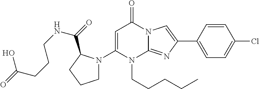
C1(N2CCCC2C(NCCCC(=O)O)=O)=CC(=O)N2C(=NC(C3=CC=C(Cl)C=C3)=C2)N1CCCCC
